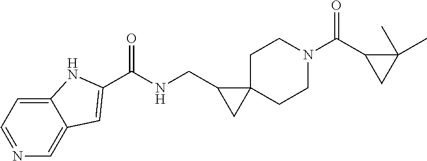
C1=NC=C2C(=C1)NC(C(NCC1CC13CCN(C(C1CC1(C)C)=O)CC3)=O)=C2
